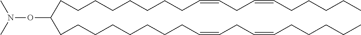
C(CCCCCCC=CCC=CCCCCC)CC(ON(C)C)CCCCCCCCC=CCC=CCCCCC
